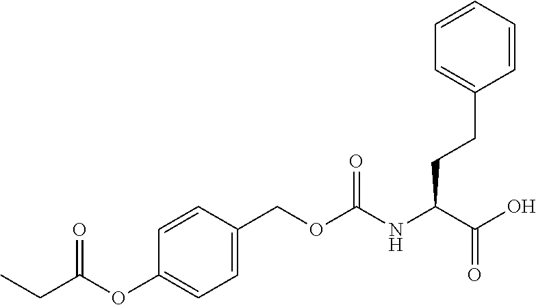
C1=C(COC(NC(C(O)=O)CCC2=CC=CC=C2)=O)C=CC(OC(=O)CC)=C1
